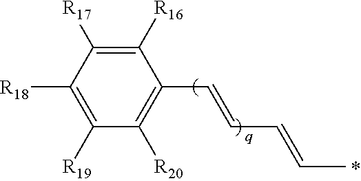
CC=CC=CC1=C([R20])C([R19])=C([R18])C([R17])=C1[R16]
